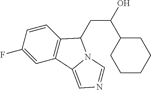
C1=CC(F)=CC2=C1C(CC(C1CCCCC1)O)N1C2=CN=C1
